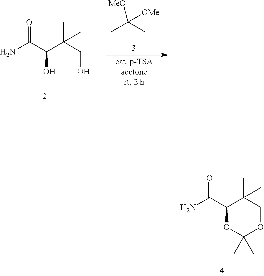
C(C)(C)([MeO])[OMe].O=C(C(C(CO)(C)C)O)N.O=C(C1C(C)(C)COC(C)(C)O1)N
